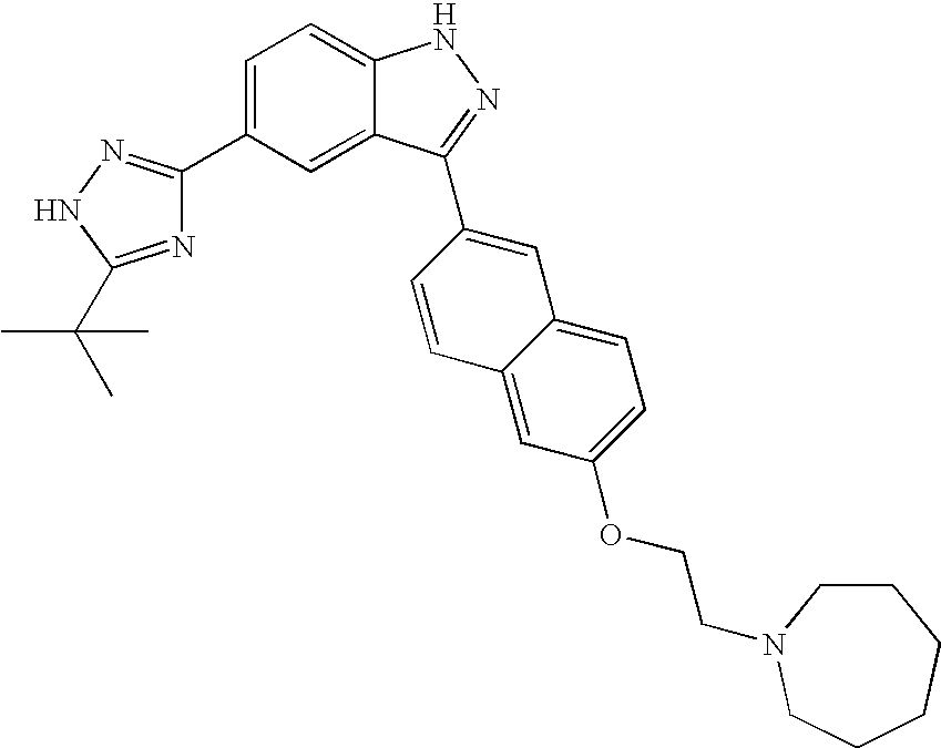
C1=C(C2=NNC(C(C)(C)C)=N2)C=C2C(=C1)NN=C2C1=CC2=CC=C(OCCN3CCCCCC3)C=C2C=C1
